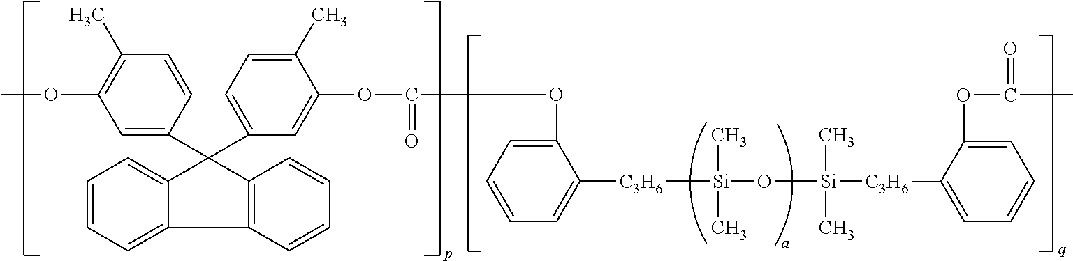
COC1=C(C)C=CC(C2(C3=CC=C(C)C(OC(=O)OC4=CC=CC=C4[C3H6][Si](C)(C)O[Si](C)(C)[C3H6]C4=CC=CC=C4OC(C)=O)=C3)C3=C(C4=CC=CC=C24)C=CC=C3)=C1
